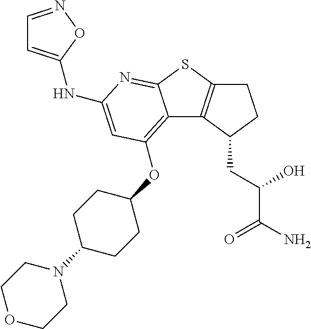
C1C2=C(C(CC(C(N)=O)O)C1)C1=C(OC3CCC(N4CCOCC4)CC3)C=C(NC3=CC=NO3)N=C1S2
